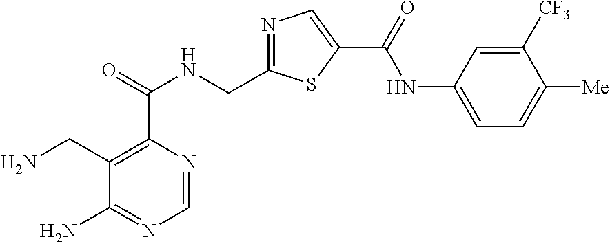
C1=NC(C(=O)NCC2=NC=C(C(=O)NC3=CC=C([Me])C([CF3])=C3)S2)=C(CN)C(N)=N1
